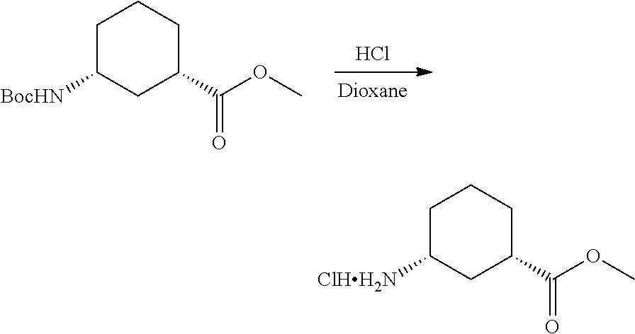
Cl.[BocHN]C1CC(C(OC)=O)CCC1.[ClHH2N]C1CC(C(OC)=O)CCC1
